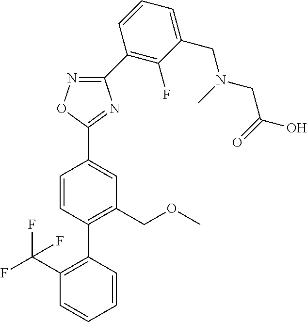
C1=CC(C2=C(C(F)(F)F)C=CC=C2)=C(COC)C=C1C1=NC(C2=C(F)C(CN(C)CC(O)=O)=CC=C2)=NO1
